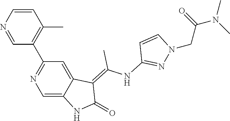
C1=CN=CC(C2=NC=C3C(=C2)C(=C(NC2=NN(CC(=O)N(C)C)C=C2)C)C(=O)N3)=C1C
